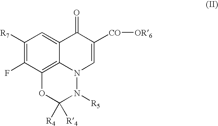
C1([R7])=C(F)C2=C3C(=C1)C(=O)C([CO][OR6])=CN3N([R5])C([R4])([R4])O2
